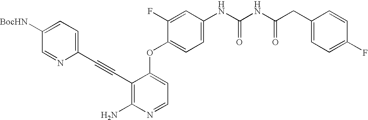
C1(F)=CC(NC(NC(CC2=CC=C(F)C=C2)=O)=O)=CC=C1OC1=CC=NC(N)=C1C#CC1=CC=C([BocHN])C=N1
